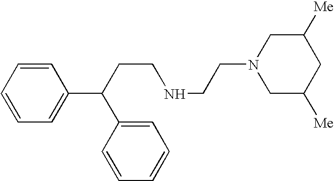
C(CCNCCN1CC([Me])CC([Me])C1)(C1=CC=CC=C1)C1=CC=CC=C1
